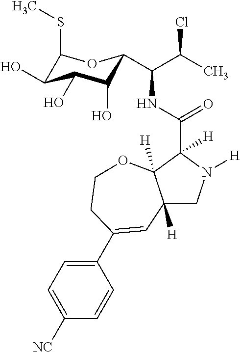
C12([H])CN([H])C(C(NC(C(C)Cl)C3C(O)C(O)C(O)C(SC)O3)=O)([H])C1([H])OCCC(C1=CC=C([NC])C=C1)=C2
